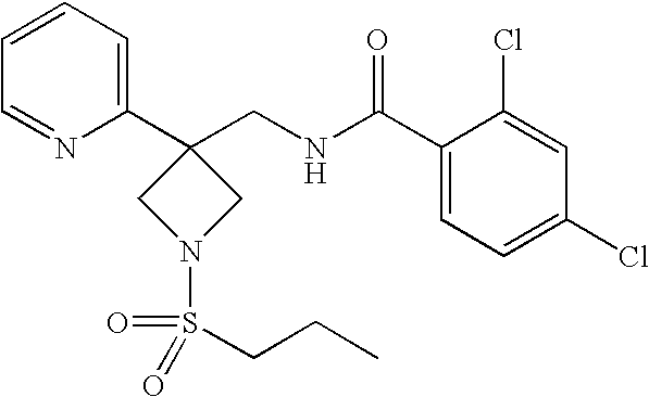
C1(C2(CNC(C3=CC=C(Cl)C=C3Cl)=O)CN(S(CCC)(=O)=O)C2)=CC=CC=N1
